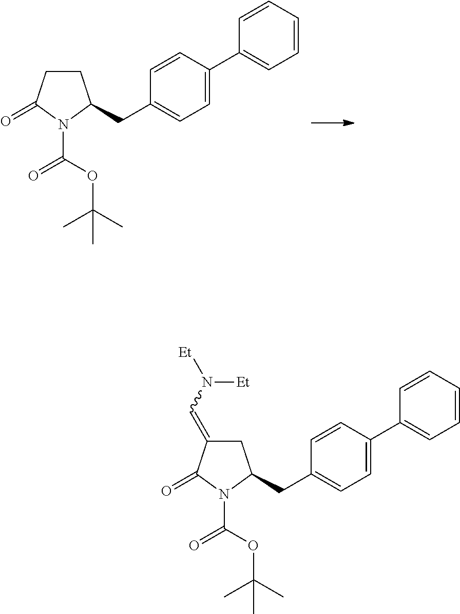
C1CC(=O)N(C(OC(C)(C)C)=O)C1CC1=CC=C(C2=CC=CC=C2)C=C1.C1C(=CN([Et])[Et])C(=O)N(C(OC(C)(C)C)=O)C1CC1=CC=C(C2=CC=CC=C2)C=C1
